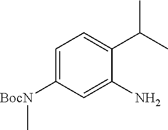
C1=C([BocN]C)C=C(N)C(C(C)C)=C1
